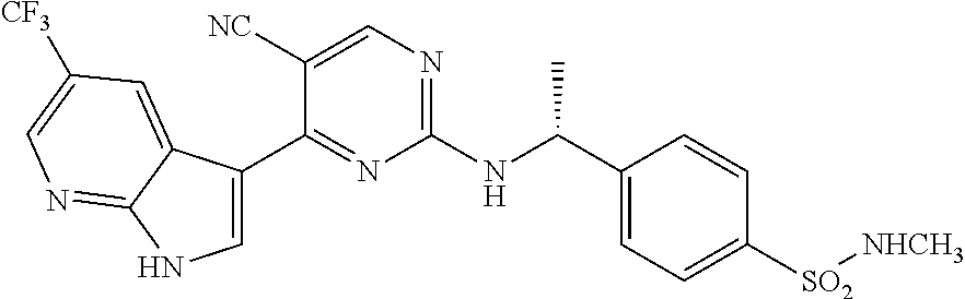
C1(C(NC2=NC=C([NC])C(C3=CNC4=NC=C([CF3])C=C34)=N2)C)=CC=C([SO2][NHCH3])C=C1
